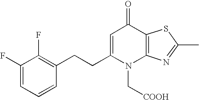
C1(F)=CC=CC(CCC2=CC(=O)C3=C(N2C[COOH])N=C(C)S3)=C1F
